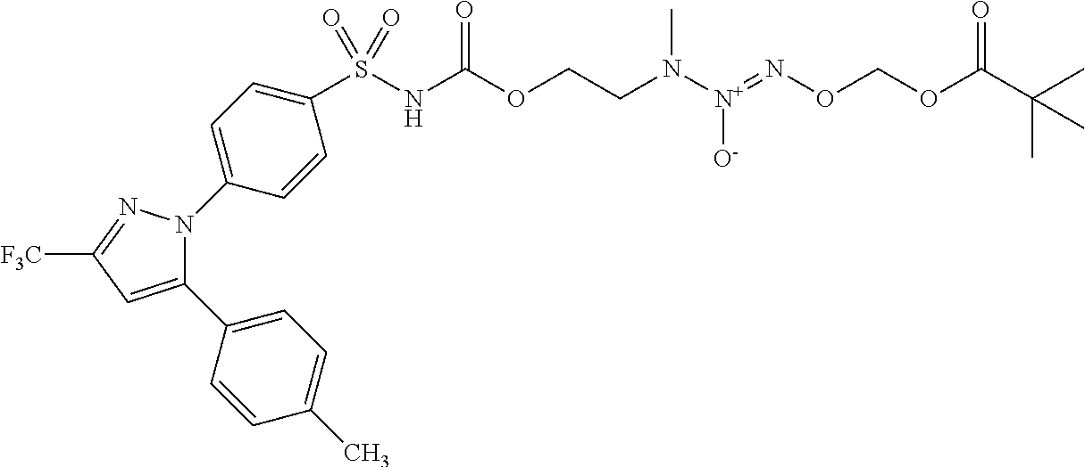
C1(C2=CC=C(C)C=C2)=CC([F3C])=NN1C1=CC=C(S(NC(OCCN([N+](=NOCOC(C(C)(C)C)=O)[O-])C)=O)(=O)=O)C=C1
